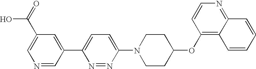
N1=CC(C2=CC=C(N3CCC(OC4=C5C(=NC=C4)C=CC=C5)CC3)N=N2)=CC(C(=O)O)=C1
